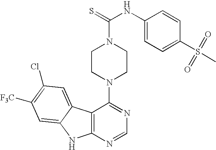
C12=C(N=CN=C1N1CCN(C(=S)NC3=CC=C(S(=O)(=O)C)C=C3)CC1)NC1=CC([F3C])=C(Cl)C=C21
